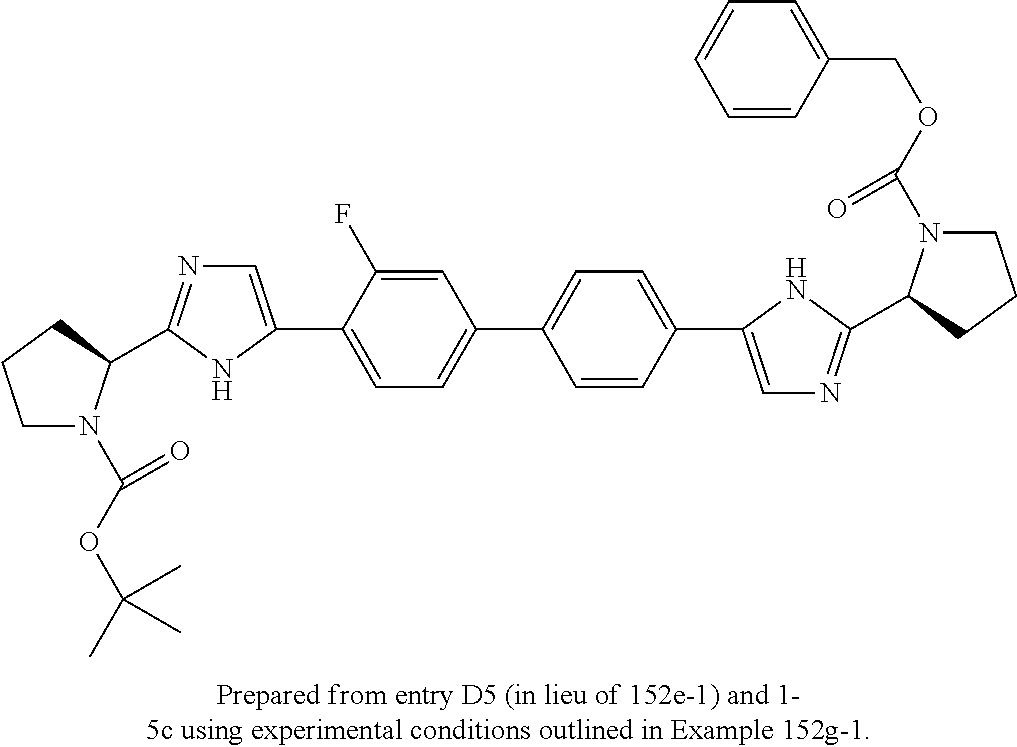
C1N(C(OC(C)(C)C)=O)C(C2=NC=C(C3=CC=C(C4=CC=C(C5=CN=C(C6N(C(=O)OCC7=CC=CC=C7)CCC6)N5)C=C4)C=C3F)N2)CC1
